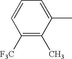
C1([F3C])=C(C)C(C)=CC=C1
